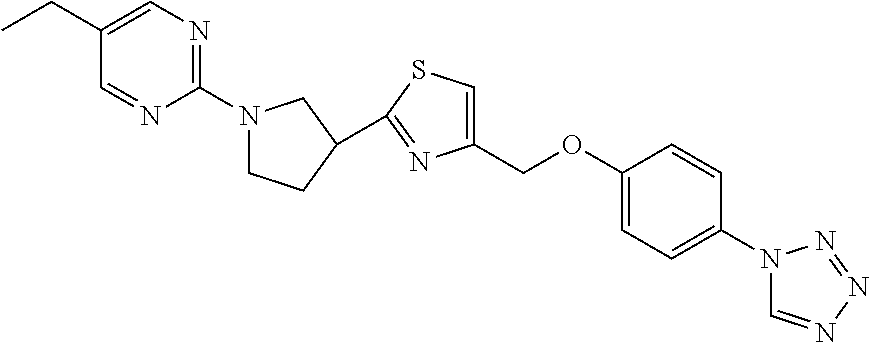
N1(C2=NC=C(CC)C=N2)CCC(C2=NC(COC3=CC=C(N4C=NN=N4)C=C3)=CS2)C1
